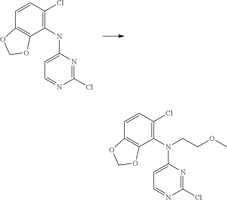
C1=CC2=C(C(NC3=CC=NC(Cl)=N3)=C1Cl)OCO2.C1=CC2=C(C(N(C3=CC=NC(Cl)=N3)CCOC)=C1Cl)OCO2
